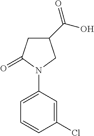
C1=CC(Cl)=CC(N2CC(C(=O)O)CC2=O)=C1
